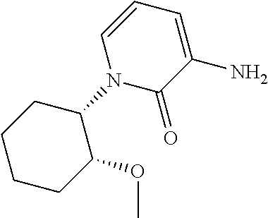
C1(=O)C(N)=CC=CN1C1CCCCC1OC
